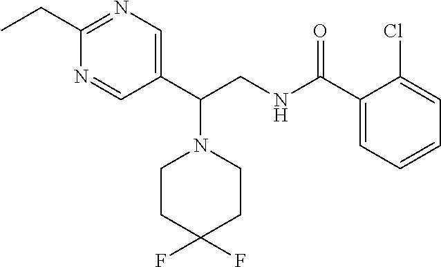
C1(C(CNC(C2=CC=CC=C2Cl)=O)N2CCC(F)(F)CC2)=CN=C(CC)N=C1
